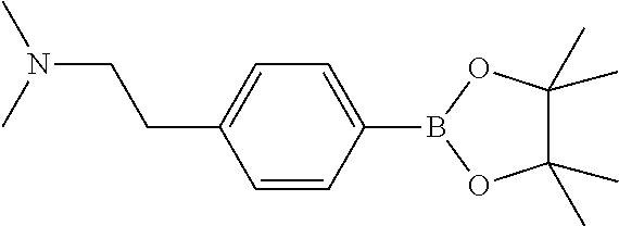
N(CCC1=CC=C(B2OC(C)(C)C(C)(C)O2)C=C1)(C)C
